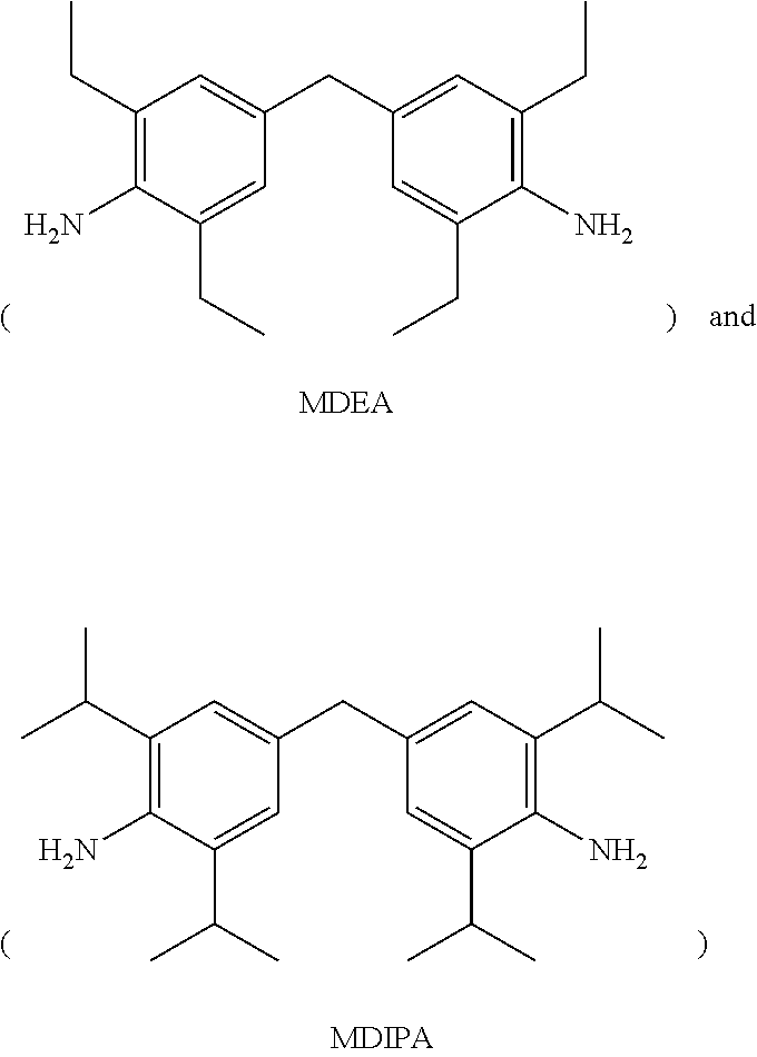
C1(CC)=C(N)C(CC)=CC(CC2=CC(CC)=C(N)C(CC)=C2)=C1.C1(C(C)C)=C(N)C(C(C)C)=CC(CC2=CC(C(C)C)=C(N)C(C(C)C)=C2)=C1
